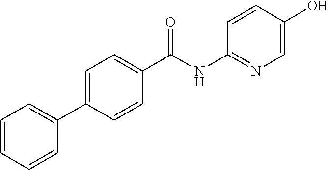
C1(C(NC2=NC=C(O)C=C2)=O)=CC=C(C2=CC=CC=C2)C=C1
